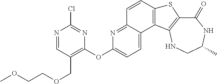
C1(=O)C2=C(NCC(C)N1)C1=C(S2)C=CC2=NC(OC3=C(COCCOC)C=NC(Cl)=N3)=CC=C12
